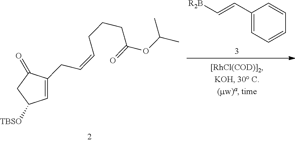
C1=C(CC=CCCCC(OC(C)C)=O)C(=O)CC1[TBSO].C1(C=C[R2B])=CC=CC=C1
